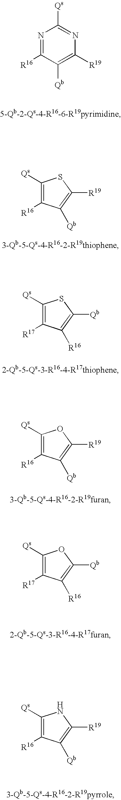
N1=C([R16])C([Qb])=C([R19])N=C1[Qs].C1([R19])=C([Qb])C([R16])=C([Qs])S1.C1([Qb])=C([R16])C([R17])=C([Qs])S1.C1([R19])=C([Qb])C([R16])=C([Qs])O1.C1([Qb])=C([R16])C([R17])=C([Qs])O1.C1([R19])=C([Qb])C([R16])=C([Qs])N1
